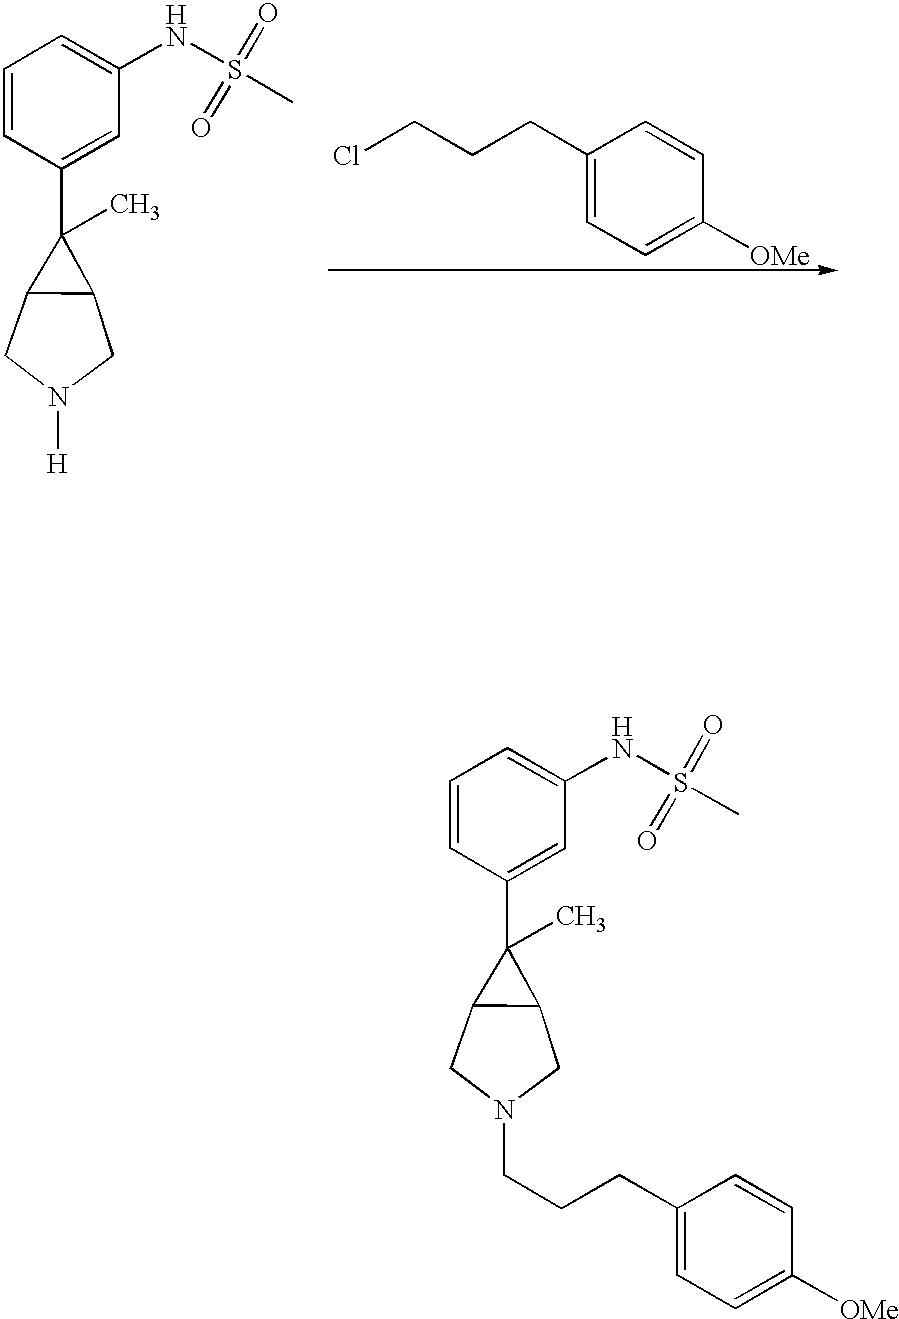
C1(CCCCl)=CC=C([OMe])C=C1.C1=CC(C2(C)C3C2CN([H])C3)=CC(NS(C)(=O)=O)=C1.C1=CC(C2(C)C3C2CN(CCCC2=CC=C([OMe])C=C2)C3)=CC(NS(C)(=O)=O)=C1
